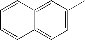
C1=CC2=CC(C)=CC=C2C=C1
